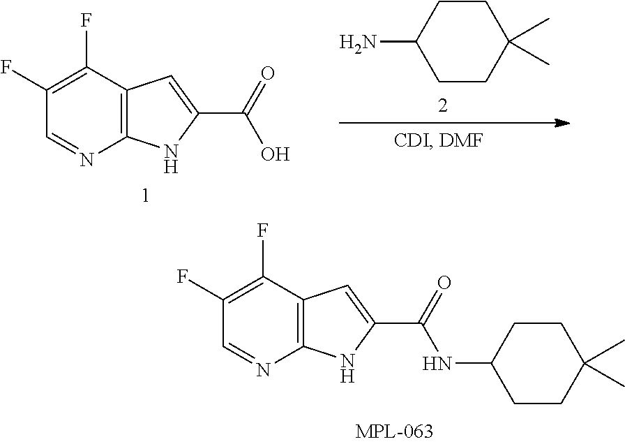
C1(F)=C(F)C2=C(N=C1)NC(C(=O)O)=C2.C1CC(C)(C)CCC1N.C1(F)=C(F)C2=C(N=C1)NC(C(=O)NC1CCC(C)(C)CC1)=C2
